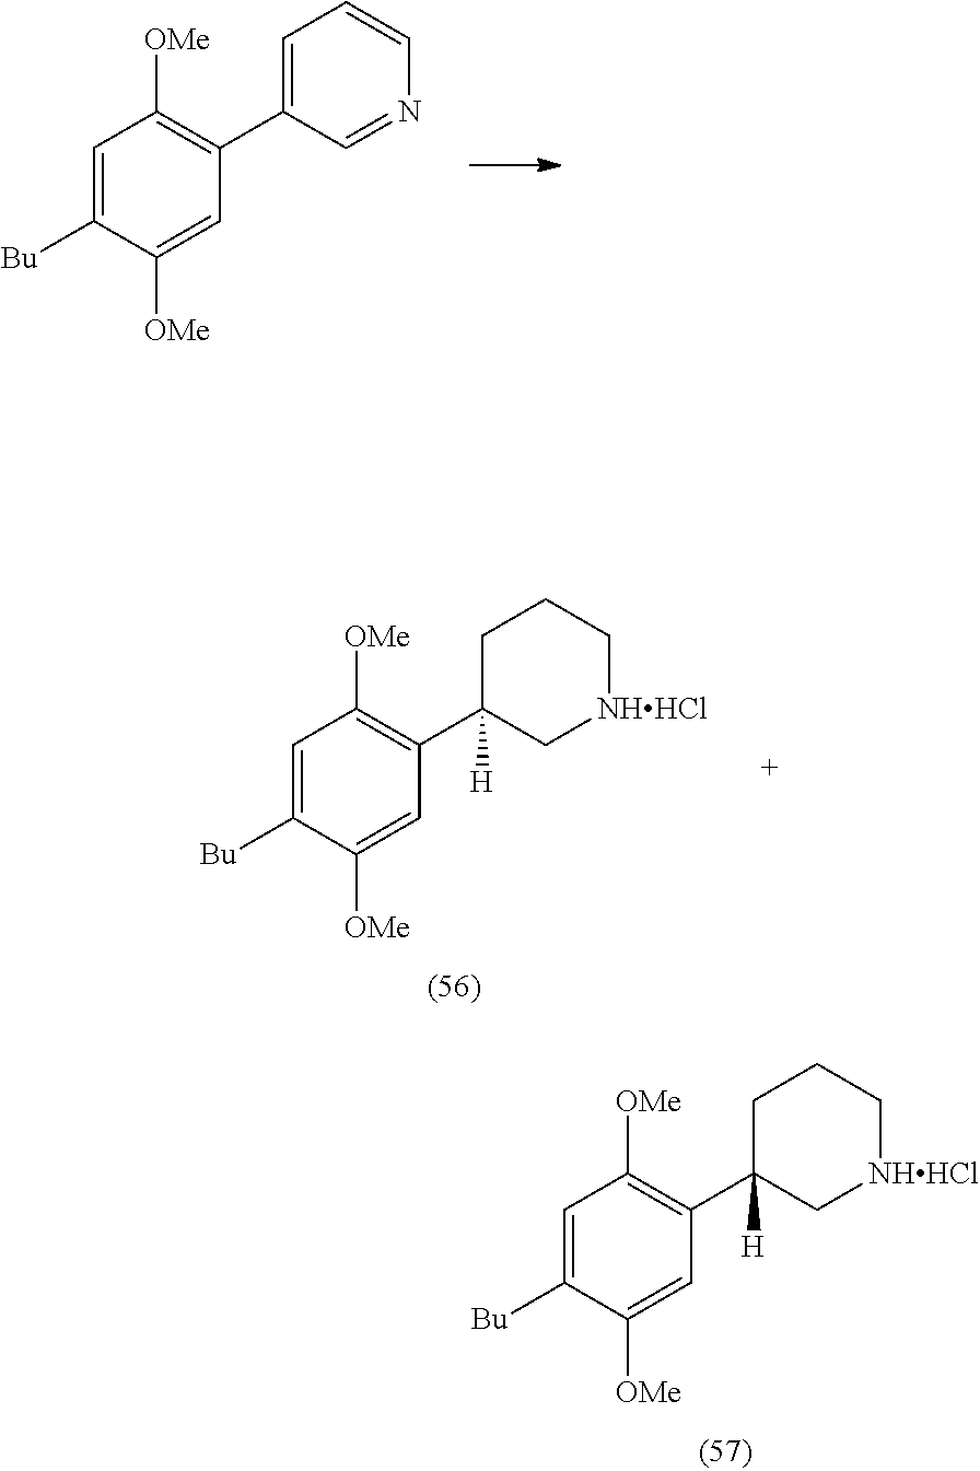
C1=C([Bu])C([OMe])=CC(C2=CC=CN=C2)=C1[OMe].C1=C([Bu])C([OMe])=CC(C2([H])C[NHHCl]CCC2)=C1[OMe].C1=C([Bu])C([OMe])=CC(C2([H])C[NHHCl]CCC2)=C1[OMe]
